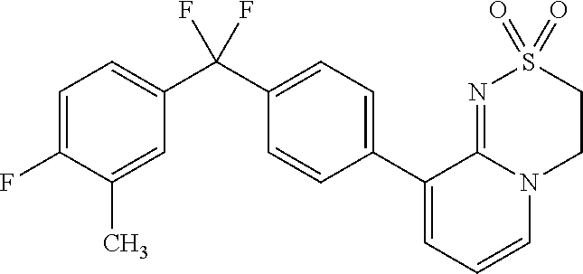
C1(C(C2=CC=C(F)C(C)=C2)(F)F)=CC=C(C2=CC=CN3C2=NS(=O)(=O)CC3)C=C1
